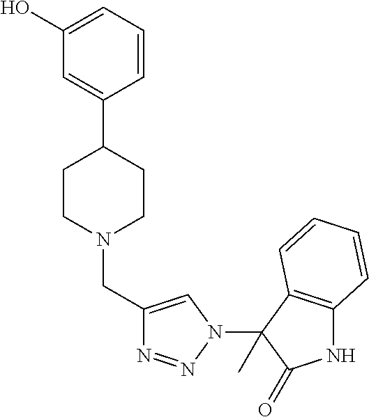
C1(O)=CC=CC(C2CCN(CC3=CN(C4(C)C(=O)NC5=C4C=CC=C5)N=N3)CC2)=C1
